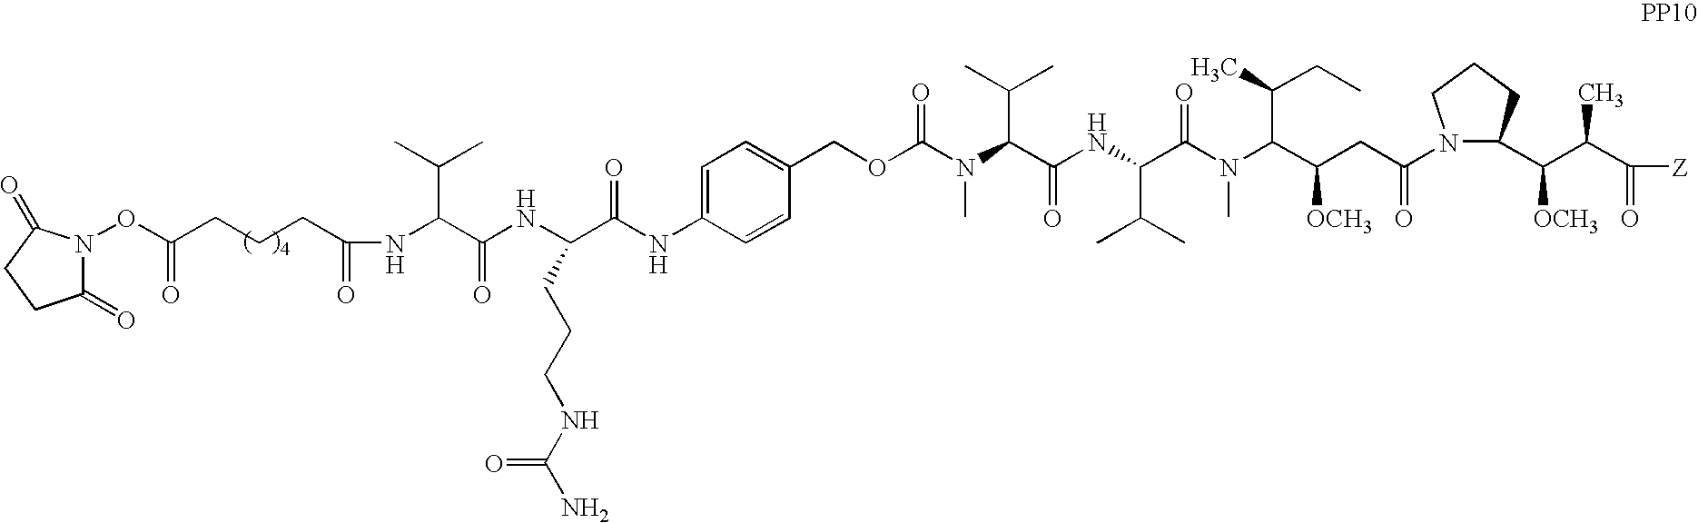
C1(=O)N(OC(CCCC(NC(C(NC(C(NC2=CC=C(COC(N(C(C(NC(C(N(C(C(CC(N3C(C(C(C([Z])=O)C)[OCH3])CCC3)=O)[OCH3])C(C)CC)C)=O)C(C)C)=O)C(C)C)C)=O)C=C2)=O)CCCNC(N)=O)=O)C(C)C)=O)=O)C(=O)CC1
